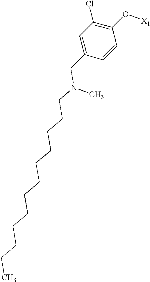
C1=C(CN(CCCCCCCCCCCC)C)C=CC(O[X1])=C1Cl
